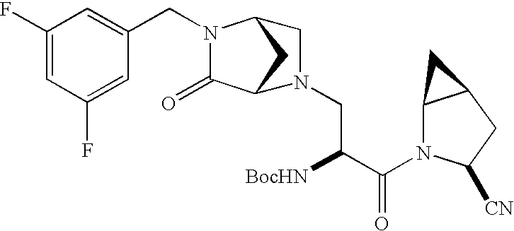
C1(F)=CC(F)=CC(CN2C(=O)C3CC2CN3CC(C(N2C3C(CC2[CN])C3)=O)[BocHN])=C1
